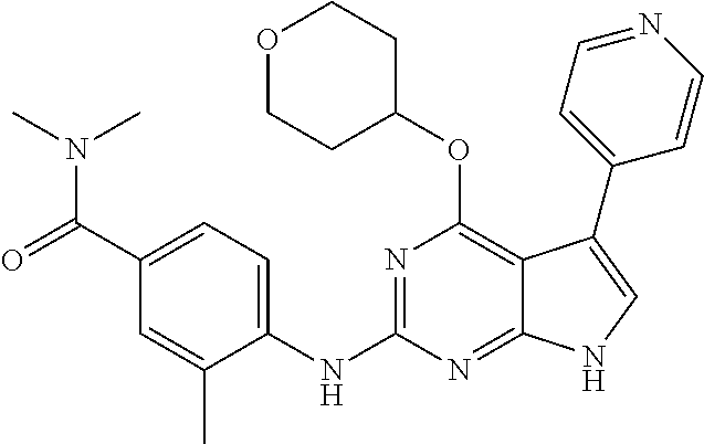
C1(C(=O)N(C)C)=CC=C(NC2=NC(OC3CCOCC3)=C3C(=N2)NC=C3C2=CC=NC=C2)C(C)=C1
